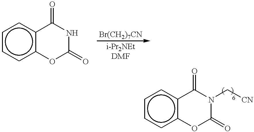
c1ccc2c(c1)C(=O)NC(=O)O2.c1ccc2c(c1)C(=O)N(C[CN])C(=O)O2
